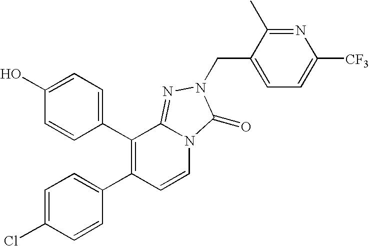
C1(C2=C(C3=CC=C(Cl)C=C3)C=CN3C2=NN(CC2=CC=C([CF3])N=C2C)C3=O)=CC=C(O)C=C1
